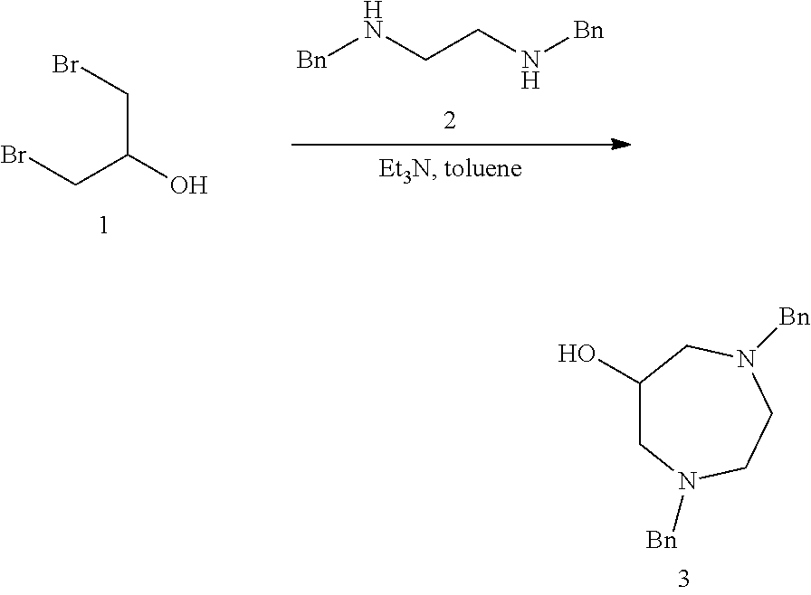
C1(O)CN([Bn])CCN([Bn])C1.C(C(O)CBr)Br.[Bn]NCCN[Bn]
